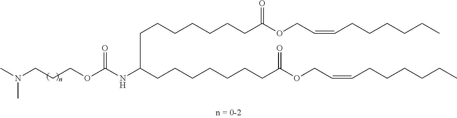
CN(CCCOC(NC(CCCCCCCC(OCC=CCCCCCC)=O)CCCCCCCC(OCC=CCCCCCC)=O)=O)C
